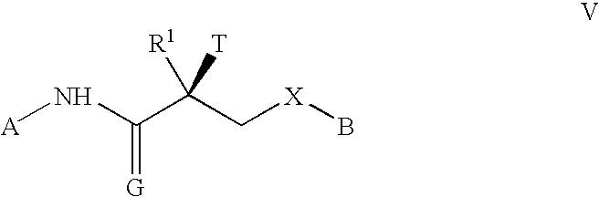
[A]NC(=[G])C([R1])([T])C[X]B
